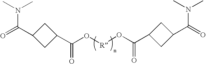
C(O[R]OC(C1CC(C(N(C)C)=O)C1)=O)(C1CC(C(N(C)C)=O)C1)=O
